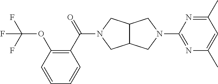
C12C(CN(C3=NC(C)=CC(C)=N3)C1)CN(C(C1=C(OC(F)(F)F)C=CC=C1)=O)C2
